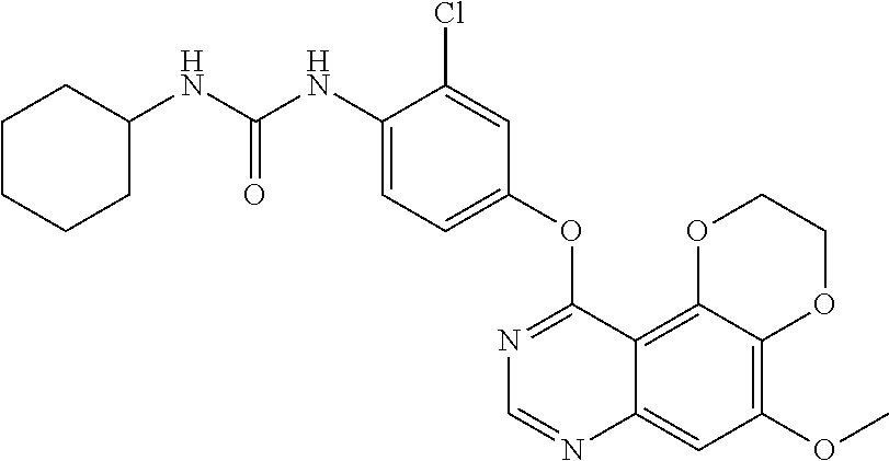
C12=C(OC)C=C3C(=C1OCCO2)C(OC1=CC=C(NC(NC2CCCCC2)=O)C(Cl)=C1)=NC=N3
